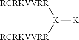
[RGRKVVRR][K]([K])[RGRKVVRR]
